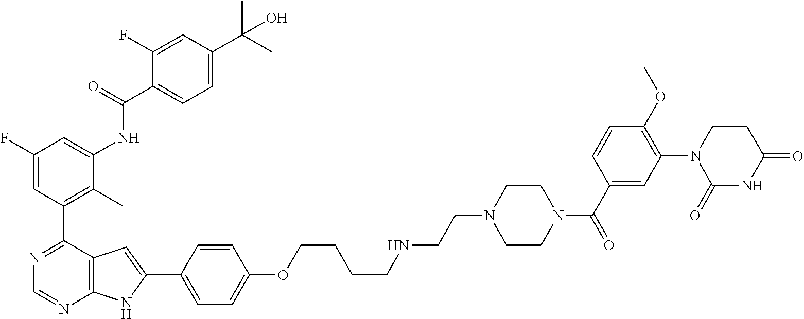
C1=C(F)C(C(=O)NC2=CC(F)=CC(C3=NC=NC4=C3C=C(C3=CC=C(OCCCCNCCN5CCN(C(C6=CC(N7C(=O)NC(=O)CC7)=C(OC)C=C6)=O)CC5)C=C3)N4)=C2C)=CC=C1C(C)(O)C
